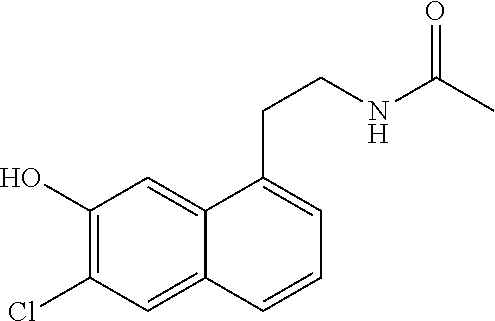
C1(O)=C(Cl)C=C2C(=C1)C(CCNC(C)=O)=CC=C2
